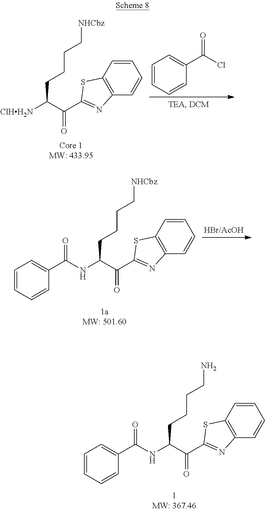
NCCCCC(NC(C1=CC=CC=C1)=O)C(C1=NC2=C(S1)C=CC=C2)=O.[NHCbz]CCCCC([ClHH2N])C(C1=NC2=C(S1)C=CC=C2)=O.C1=CC=CC(C(Cl)=O)=C1.[NHCbz]CCCCC(NC(C1=CC=CC=C1)=O)C(C1=NC2=C(S1)C=CC=C2)=O
